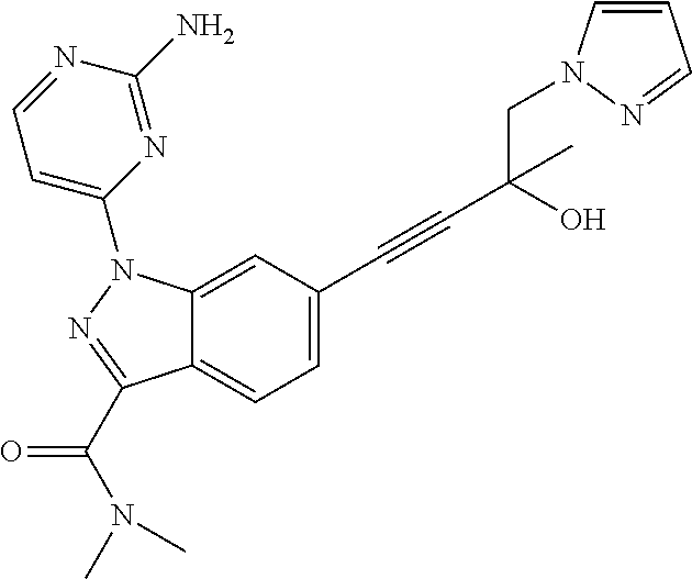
C1=C2C(=CC=C1C#CC(CN1C=CC=N1)(O)C)C(C(N(C)C)=O)=NN2C1=CC=NC(N)=N1
